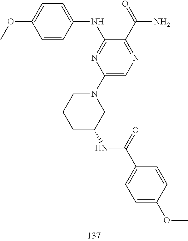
N(C1=NC(N2CCCC(NC(C3=CC=C(OC)C=C3)=O)C2)=CN=C1C(=O)N)C1=CC=C(OC)C=C1
